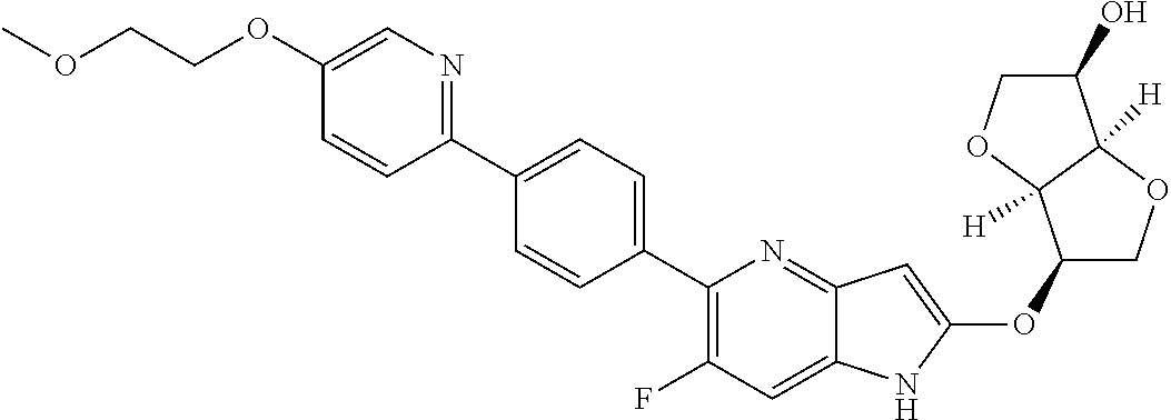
C1(OC2=CC3=NC(C4=CC=C(C5=NC=C(OCCOC)C=C5)C=C4)=C(F)C=C3N2)COC2([H])C1([H])OCC2O
